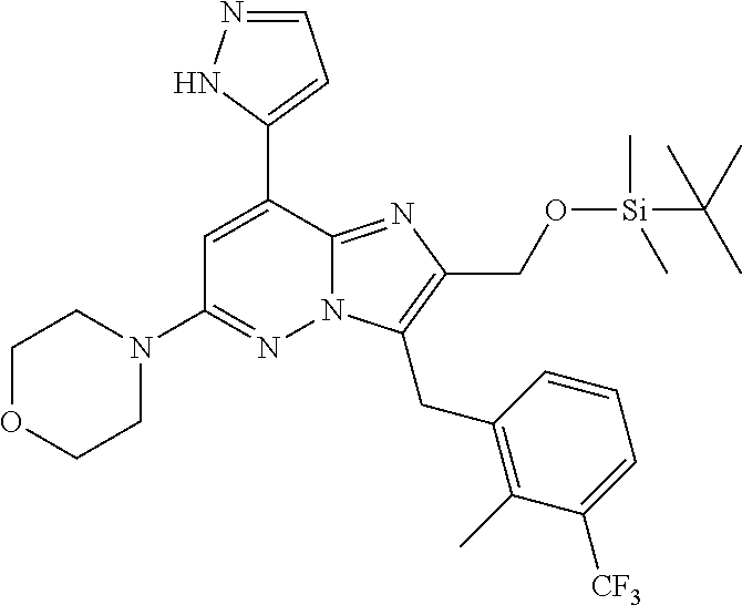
C1OCCN(C2=NN3C(=NC(CO[Si](C)(C)C(C)(C)C)=C3CC3=C(C)C([CF3])=CC=C3)C(C3=CC=NN3)=C2)C1
